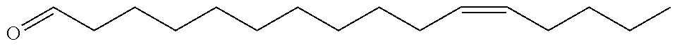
C(CCCCCCCCCC=CCCCC)=O
